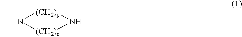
[(CH2)p]1N[(CH2)q]N1C
